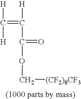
[H]C([H])=C([H])C(OC[(CF2)8CF3])=O
